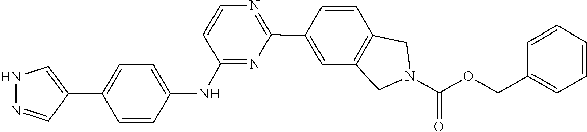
C1=CC2=C(CN(C(OCC3=CC=CC=C3)=O)C2)C=C1C1=NC=CC(NC2=CC=C(C3=CNN=C3)C=C2)=N1
